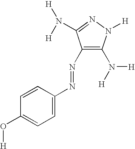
C1(N=NC2=CC=C(O[H])C=C2)=C(N([H])[H])N([H])N=C1N([H])[H]
